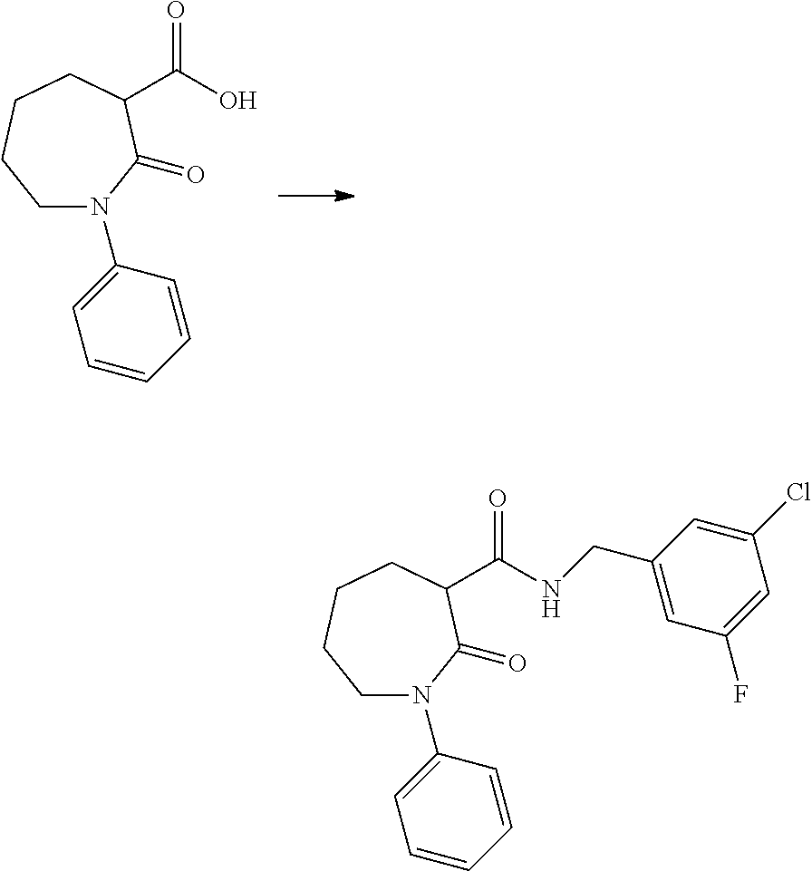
C1N(C2=CC=CC=C2)C(=O)C(C(O)=O)CCC1.C1N(C2=CC=CC=C2)C(=O)C(C(NCC2=CC(F)=CC(Cl)=C2)=O)CCC1
